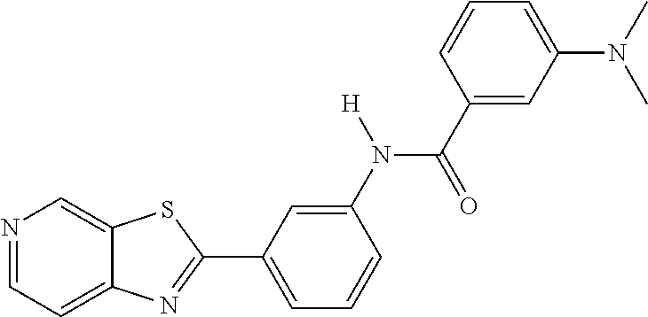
N1=CC=C2C(=C1)SC(C1=CC=CC(N(C(=O)C3=CC(N(C)C)=CC=C3)[H])=C1)=N2
